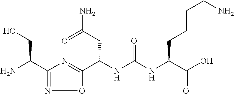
C1(C(N)CO)=NOC(C(NC(NC(C(O)=O)CCCCN)=O)CC(N)=O)=N1
